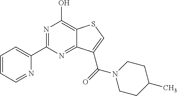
N1=C(C2=CC=CC=N2)N=C2C(=C1O)SC=C2C(=O)N1CCC(C)CC1
